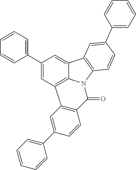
C12=CC(C3=CC=CC=C3)=CC3=C1N(C1=C2C=C(C2=CC=CC=C2)C=C1)C(=O)C1=C3C=C(C2=CC=CC=C2)C=C1
